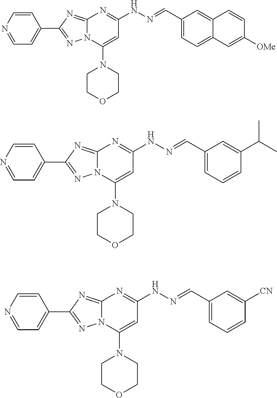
N1=CC=C(C2=NN3C(=N2)N=C(NN=CC2=CC=C4C(=C2)C=CC([OMe])=C4)C=C3N2CCOCC2)C=C1.N1=CC=C(C2=NN3C(=N2)N=C(NN=CC2=CC=CC(C(C)C)=C2)C=C3N2CCOCC2)C=C1.N1=CC=C(C2=NN3C(=N2)N=C(NN=CC2=CC=CC([CN])=C2)C=C3N2CCOCC2)C=C1
